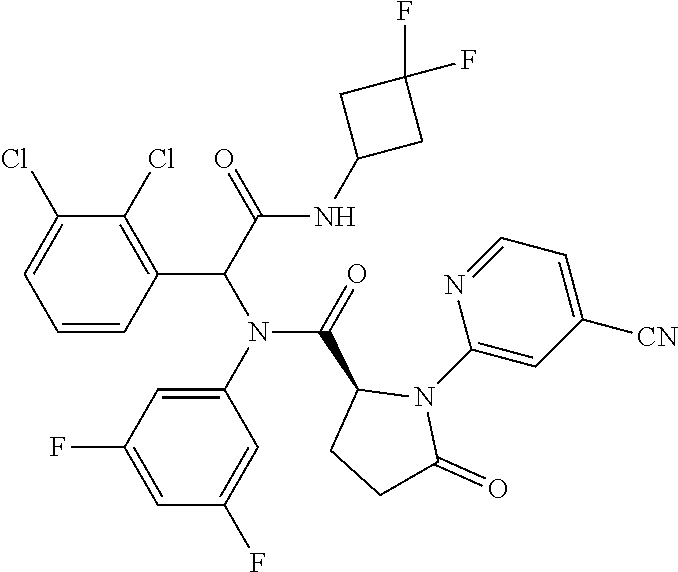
C1(Cl)=CC=CC(C(C(NC2CC(F)(F)C2)=O)N(C(C2CCC(=O)N2C2=CC([CN])=CC=N2)=O)C2=CC(F)=CC(F)=C2)=C1Cl
